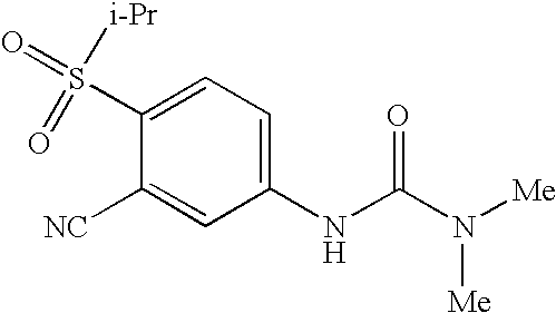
C1(NC(N([Me])[Me])=O)=CC=C(S([i-Pr])(=O)=O)C([NC])=C1
